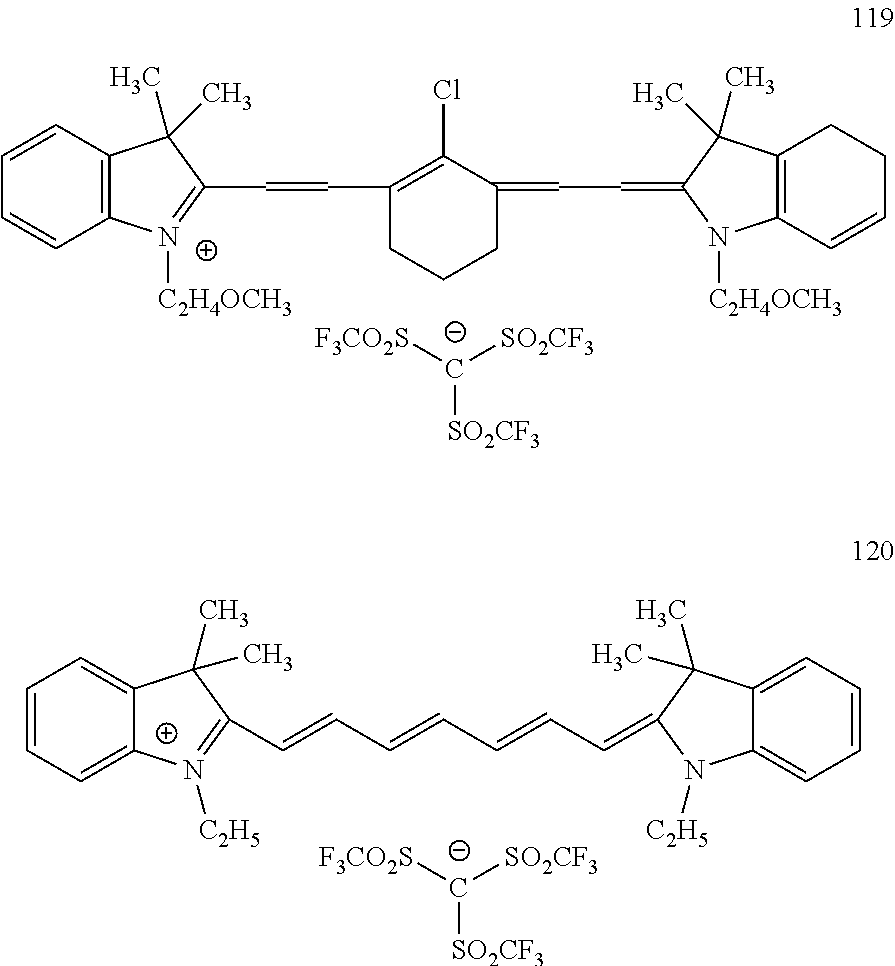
C1CCC(=CC=C2N([C2H4OCH3])C3=C(C2(C)C)CCC=C3)C(Cl)=C1C=CC1=[N+]([C2H4OCH3])C2=C(C1(C)C)C=CC=C2.[SO2CF3][C-]([SO2CF3])[F3CO2S].C1(C=CC=CC=CC=C2N([C2H5])C3=CC=CC=C3C2(C)C)=[N+]([C2H5])C2=CC=CC=C2C1(C)C.[SO2CF3][C-]([SO2CF3])[F3CO2S]
